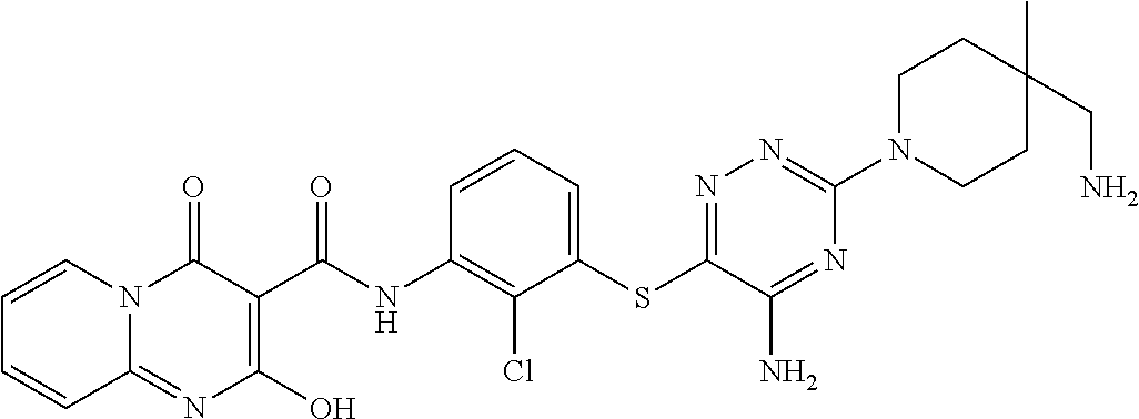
C12=NC(O)=C(C(NC3=C(Cl)C(SC4=NN=C(N5CCC(C)(CN)CC5)N=C4N)=CC=C3)=O)C(=O)N1C=CC=C2
